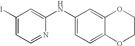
IC1=CC=NC(NC2=CC=C3C(=C2)OCCO3)=C1
